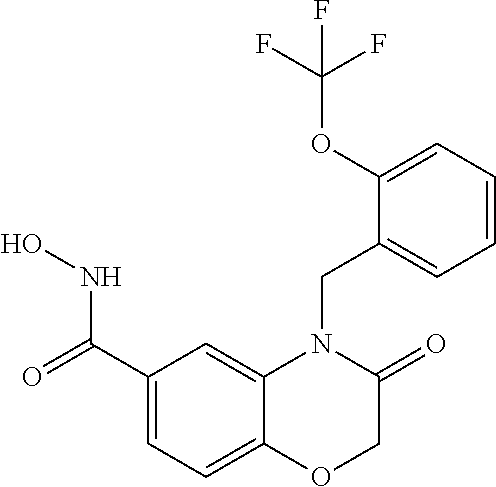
C1(C(=O)NO)=CC=C2C(=C1)N(CC1=CC=CC=C1OC(F)(F)F)C(=O)CO2
